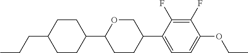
C(CC1CCC(C2OCC(C3=CC=C(OCC)C(F)=C3F)CC2)CC1)C
